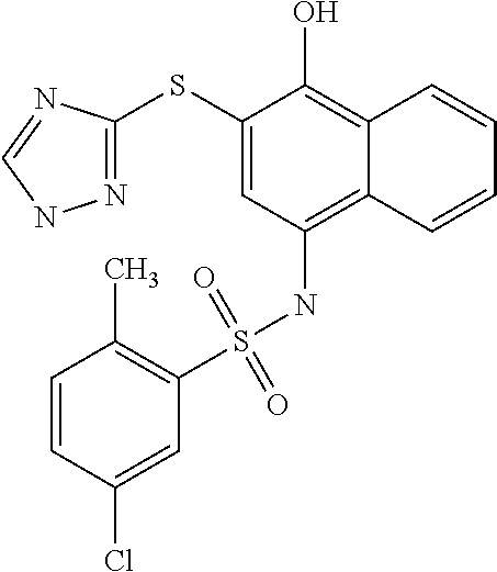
N1=C(SC2=CC(NS(=O)(=O)C3=C(C)C=CC(Cl)=C3)=C3C(=C2O)C=CC=C3)N=CN1
